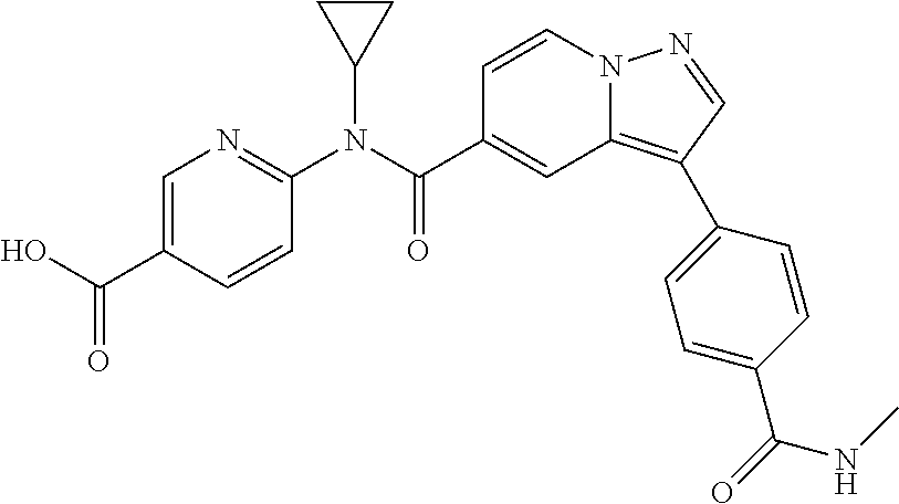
C1=CN2C(=C(C3=CC=C(C(=O)NC)C=C3)C=N2)C=C1C(N(C1=NC=C(C(O)=O)C=C1)C1CC1)=O
